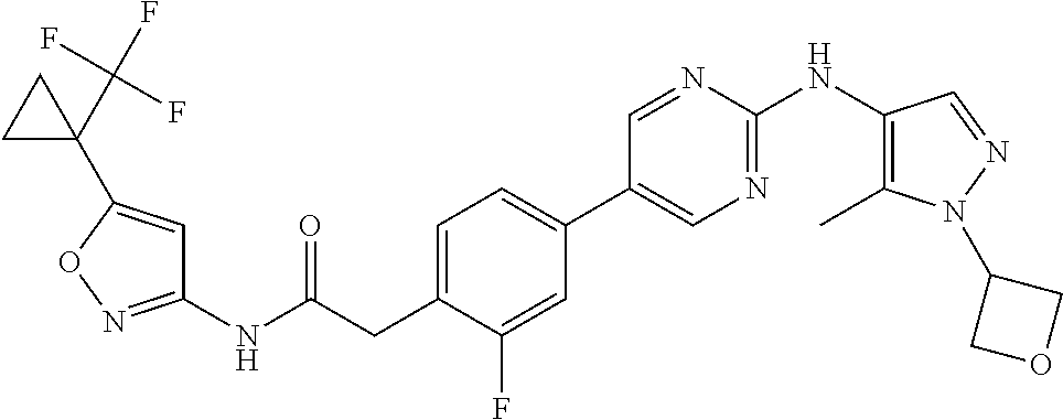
C1(NC(=O)CC2=CC=C(C3=CN=C(NC4=C(C)N(C5COC5)N=C4)N=C3)C=C2F)=NOC(C2(C(F)(F)F)CC2)=C1
